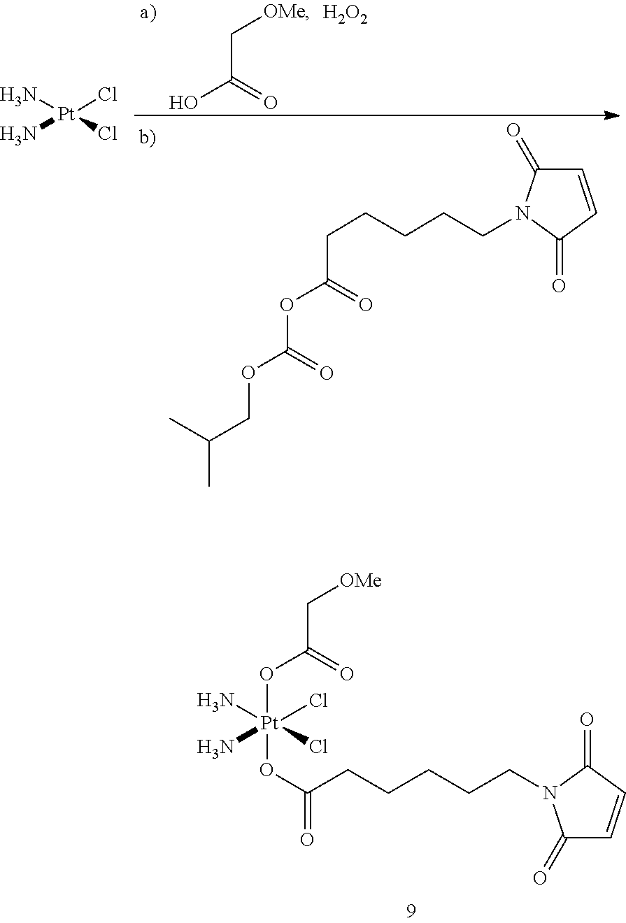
[Pt](OC(C[OMe])=O)(OC(=O)CCCCCN1C(=O)C=CC1=O)(N)(N)(Cl)Cl.[Pt](N)(N)(Cl)Cl.C(C[OMe])(=O)O.[H2O2].C1=CC(=O)N(CCCCCC(=O)OC(=O)OCC(C)C)C1=O
